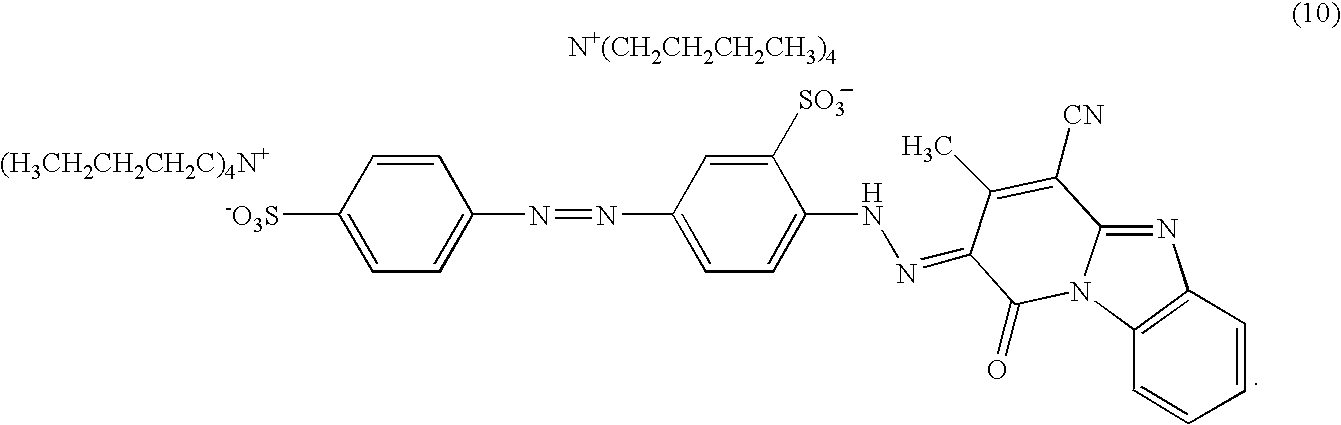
[-O3S]C1=CC=C(N=NC2=CC=C(NN=C3C(C)=C([CN])C4=NC5=C(C=CC=C5)N4C3=O)C([SO3])=C2)C=C1.[N+(CH2CH2CH2CH3)4].[(H3CH2CH2CH2C)4N+]
